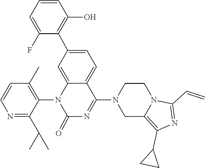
N12C(C=C)=NC(C3CC3)=C1CN(C1=NC(=O)N(C3=C(C)C=CN=C3C(C)C)C3=CC(C4=C(O)C=CC=C4F)=CC=C13)CC2
